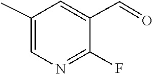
C1(C=O)=CC(C)=CN=C1F
